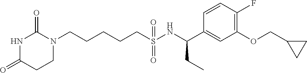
C(CCCS(NC(C1=CC(OCC2CC2)=C(F)C=C1)CC)(=O)=O)CN1C(=O)NC(=O)CC1
